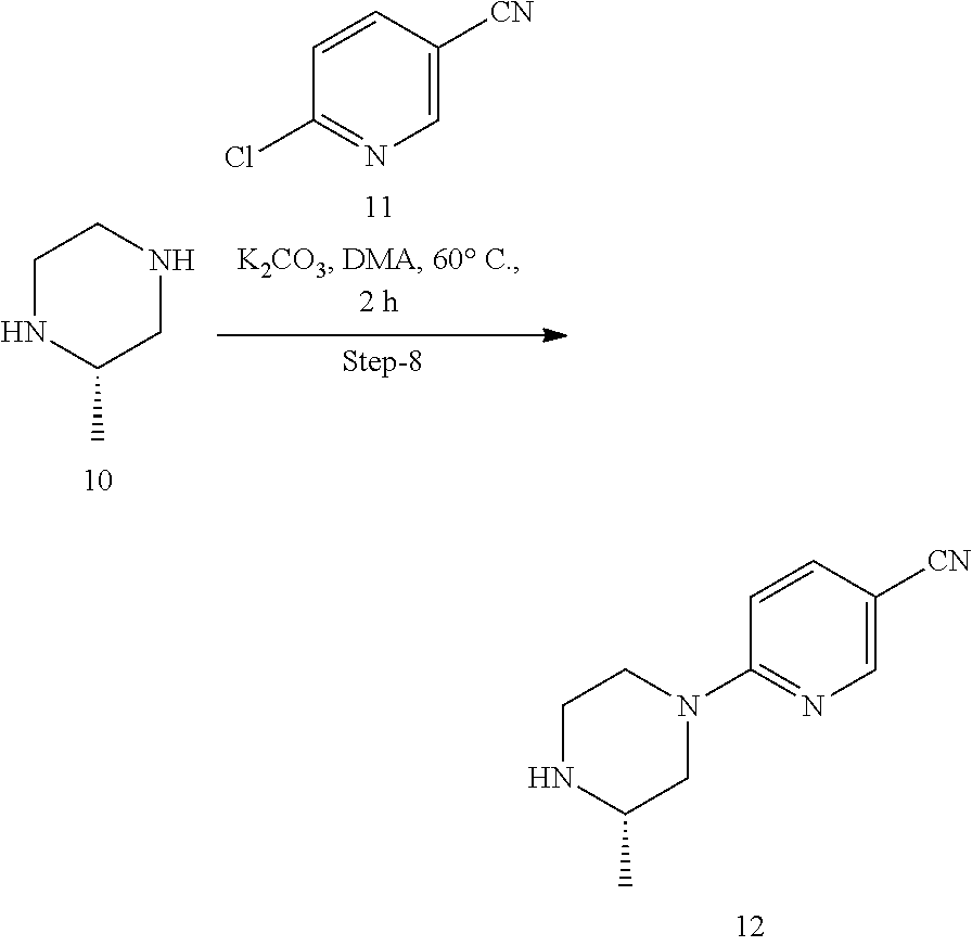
C1=CC([CN])=CN=C1Cl.C1NC(C)CNC1.C1NC(C)CN(C2=NC=C([CN])C=C2)C1
